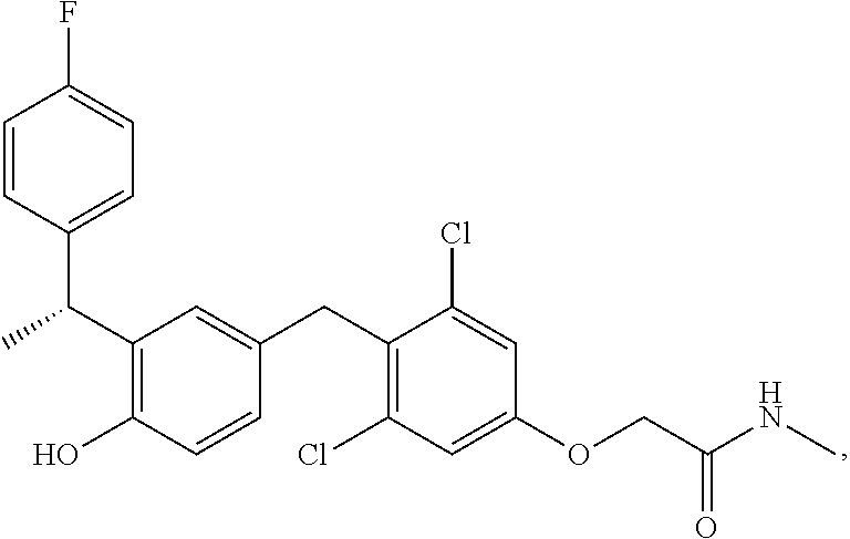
C(C1=C(O)C=CC(CC2=C(Cl)C=C(OCC(NC)=O)C=C2Cl)=C1)(C1=CC=C(F)C=C1)C
